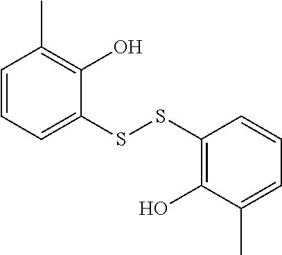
C1=CC=C(SSC2=C(O)C(C)=CC=C2)C(O)=C1C
